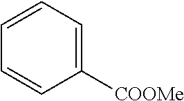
C1([COOMe])=CC=CC=C1
